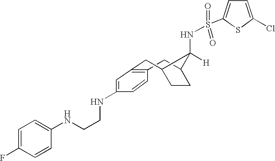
C1C2CCC(CC3=C1C=CC(NCCNC1=CC=C(F)C=C1)=C3)C2([H])NS(=O)(=O)C1=CC=C(Cl)S1
